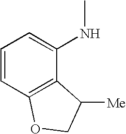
C12=C(C=CC=C1NC)OCC2[Me]
